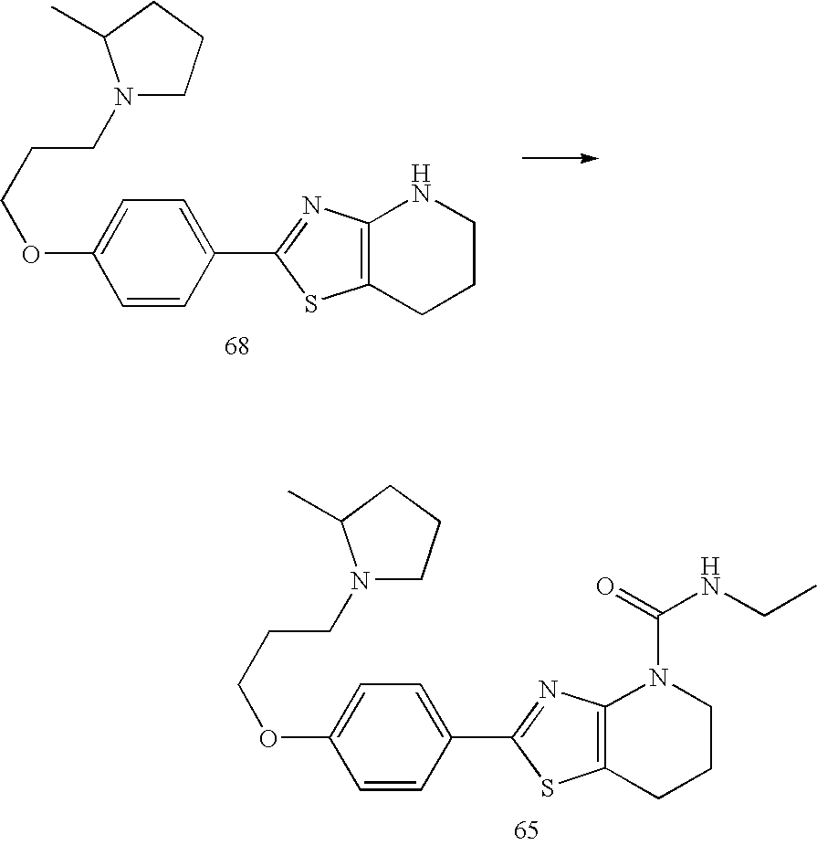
N1(CCCOC2=CC=C(C3=NC4=C(S3)CCCN4C(=O)NCC)C=C2)CCCC1C.N1(CCCOC2=CC=C(C3=NC4=C(S3)CCCN4)C=C2)CCCC1C
